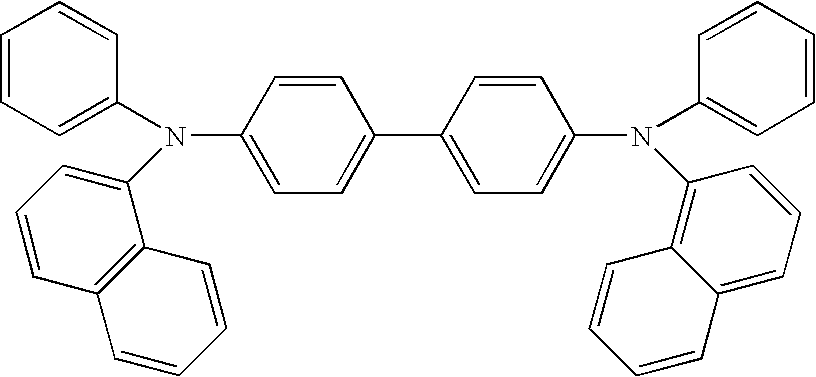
C1=CC=C(N(C2=CC=C(C3=CC=C(N(C4=CC=CC=C4)C4=C5C(=CC=C4)C=CC=C5)C=C3)C=C2)C2=CC=CC3=C2C=CC=C3)C=C1
